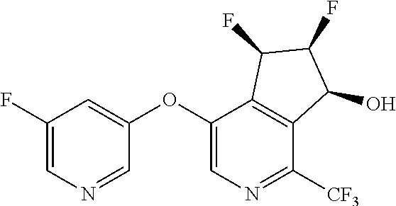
O(C1=CN=C([CF3])C2=C1C(F)C(F)C2O)C1=CC(F)=CN=C1
